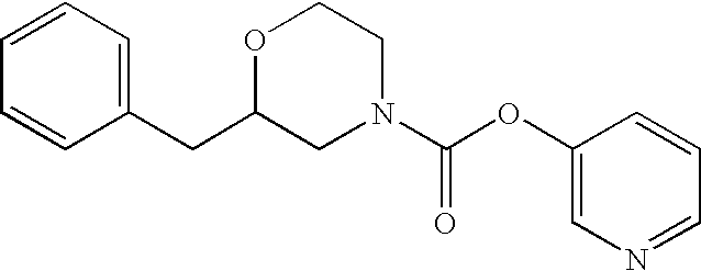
C1(CC2CN(C(OC3=CN=CC=C3)=O)CCO2)=CC=CC=C1
